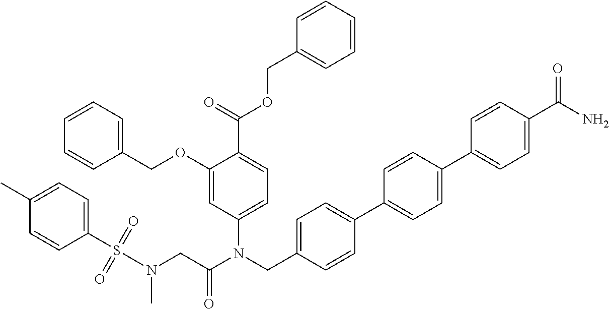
C1(S(N(CC(N(CC2=CC=C(C3=CC=C(C4=CC=C(C(=O)N)C=C4)C=C3)C=C2)C2=CC=C(C(=O)OCC3=CC=CC=C3)C(OCC3=CC=CC=C3)=C2)=O)C)(=O)=O)=CC=C(C)C=C1
